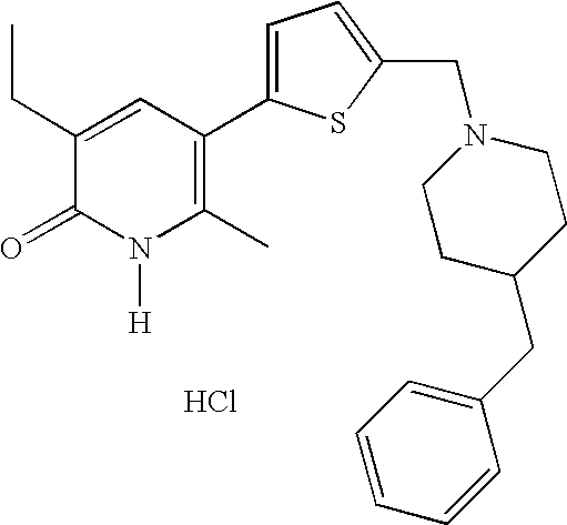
C1(CC)=CC(C2=CC=C(CN3CCC(CC4=CC=CC=C4)CC3)S2)=C(C)N([H])C1=O.Cl
